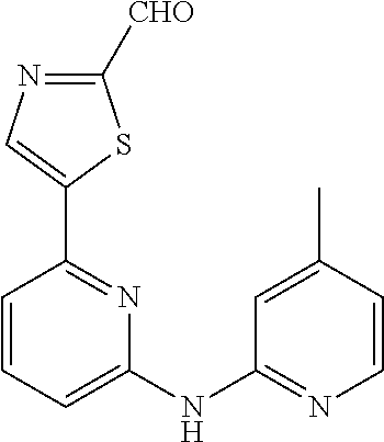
C1([CHO])=NC=C(C2=NC(NC3=NC=CC(C)=C3)=CC=C2)S1
